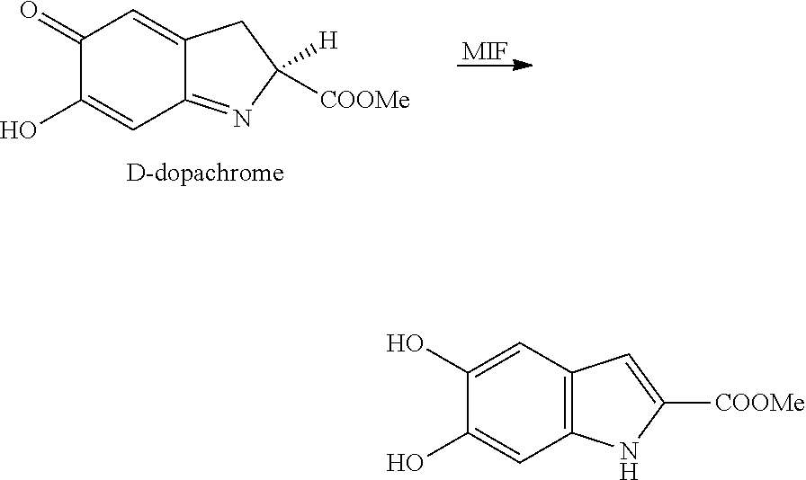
[MIF].C1(=O)C(O)=CC2=NC([H])([COOMe])CC2=C1.C1(O)=CC2=C(C=C1O)NC([COOMe])=C2
